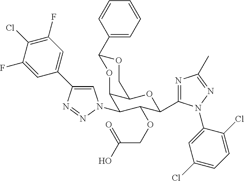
C1=C(F)C(Cl)=C(F)C=C1C1=CN(C2C(OCC(O)=O)C(C3=NC(C)=NN3C3=CC(Cl)=CC=C3Cl)OC3C2OC(C2=CC=CC=C2)OC3)N=N1
